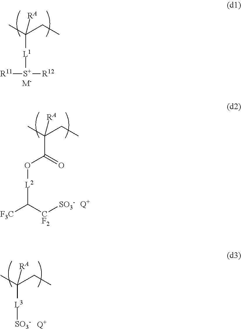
CC(CC)([RA])[L1][S+]([R12])[R11].[M-].CC(CC)([RA])C(=O)O[L2]C([F3C])[CF2][SO3-].[Q+].CC(CC)([RA])[L3][SO3-].[Q+]
